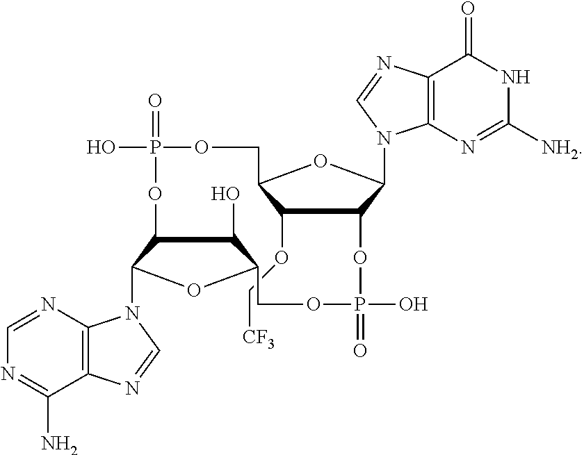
C(OC1C2C(N3C4=C(C(=O)NC([NH2])=N4)N=C3)OC1COP(O)(=O)OC1C(O)C(OC1N1C3=C(C(N)=NC=N3)N=C1)COP(O)(=O)O2)[CF3]
